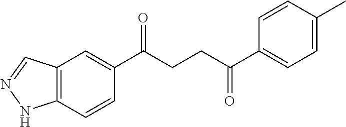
C1(C(CCC(C2=CC=C(C)C=C2)=O)=O)=CC2=C(C=C1)NN=C2
